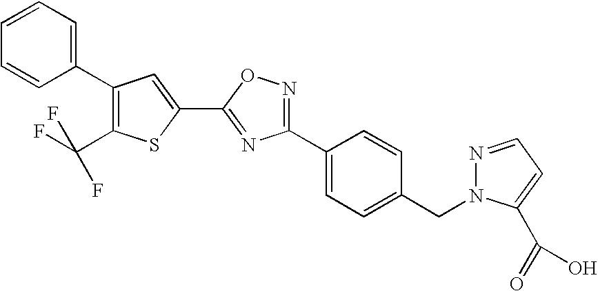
C1(C2=C(C(F)(F)F)SC(C3=NC(C4=CC=C(CN5N=CC=C5C(=O)O)C=C4)=NO3)=C2)=CC=CC=C1
